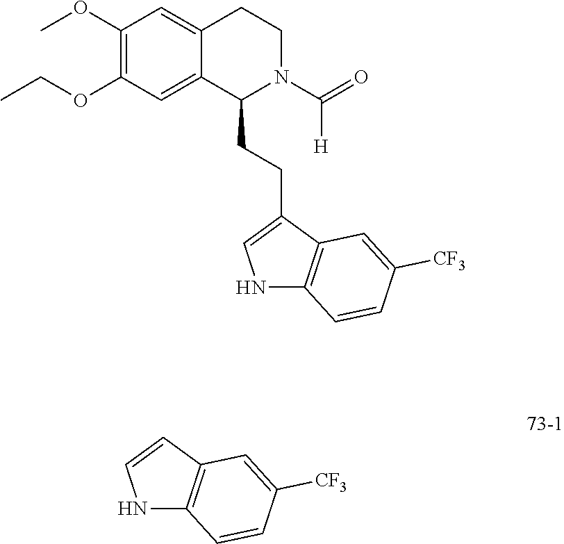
C1(OC)=C(OCC)C=C2C(=C1)CCN(C(=O)[H])C2CCC1=CNC2=C1C=C([CF3])C=C2.C1=CNC2=C1C=C([CF3])C=C2
